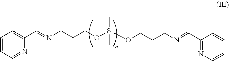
C1=CC=NC(C=NCCCO[Si](OCCCN=CC2=NC=CC=C2)(C)C)=C1
